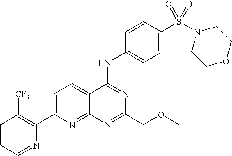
C1=CC=NC(C2=CC=C3C(=N2)N=C(COC)N=C3NC2=CC=C(S(N3CCOCC3)(=O)=O)C=C2)=C1[CF3]
